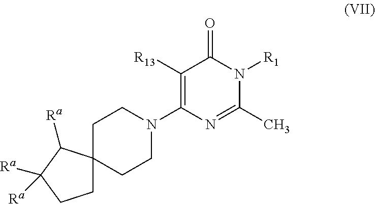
C1([R13])=C(N2CCC3(CC2)CCC([Ra])([Ra])C3[Ra])N=C(C)N([R1])C1=O
